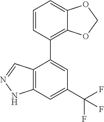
C1=CC(C2=CC(C(F)(F)F)=CC3=C2C=NN3)=C2C(=C1)OCO2
